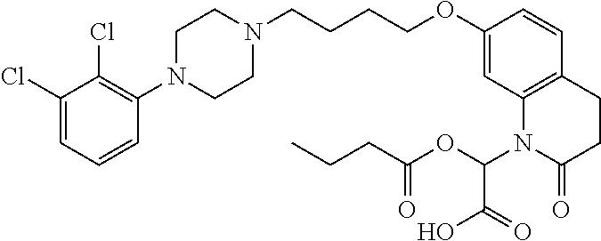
C1(Cl)=CC=CC(N2CCN(CCCCOC3=CC4=C(C=C3)CCC(=O)N4C(OC(=O)CCC)C(=O)O)CC2)=C1Cl
